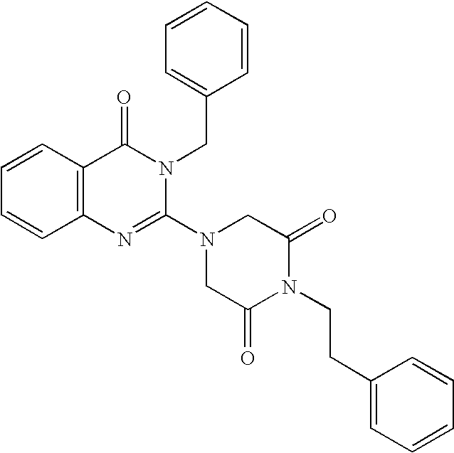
C1=CC2=C(C=C1)C(=O)N(CC1=CC=CC=C1)C(N1CC(=O)N(CCC3=CC=CC=C3)C(=O)C1)=N2
